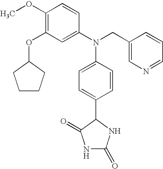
C1(OC)=C(OC2CCCC2)C=C(N(CC2=CN=CC=C2)C2=CC=C(C3C(=O)NC(=O)N3)C=C2)C=C1
